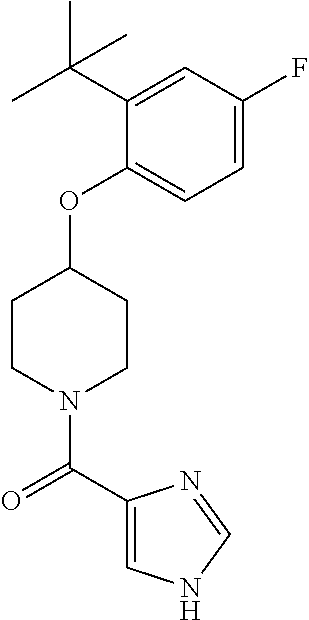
C1(OC2CCN(C(C3=CNC=N3)=O)CC2)=CC=C(F)C=C1C(C)(C)C
